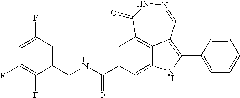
N1=CC2=C(C3=CC=CC=C3)NC3=CC(C(NCC4=CC(F)=CC(F)=C4F)=O)=CC(=C23)C(=O)N1
